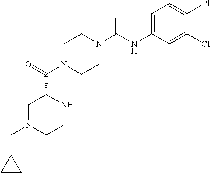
C1N(C(C2CN(CC3CC3)CCN2)=O)CCN(C(NC2=CC=C(Cl)C(Cl)=C2)=O)C1
